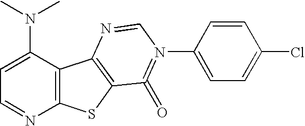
C12=C(C(N(C)C)=CC=N1)C1=C(S2)C(=O)=N(C2=CC=C(Cl)C=C2)C=N1
